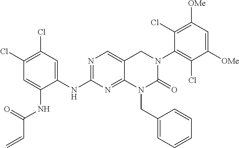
C1(Cl)=C(Cl)C=C(NC2=NC=C3C(=N2)N(CC2=CC=CC=C2)C(=O)N(C2=C(Cl)C([OMe])=CC([OMe])=C2Cl)C3)C(NC(C=C)=O)=C1
